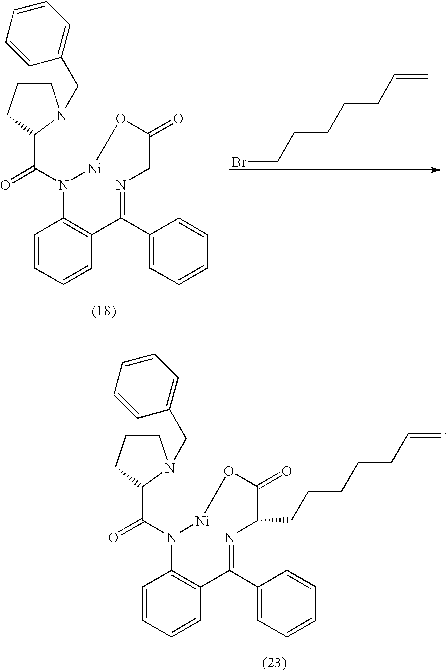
C1=CC=CC2=C1N(C(=O)C1N(CC3=CC=CC=C3)CCC1)[Ni]OC(=O)CN=C2C1=CC=CC=C1.BrCCCCCC=C.C1=CC=CC2=C1N(C(=O)C1N(CC3=CC=CC=C3)CCC1)[Ni]OC(=O)C(CCCCCC=C)N=C2C1=CC=CC=C1
